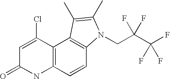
C1=C(Cl)C2=C(NC1=O)C=CC1=C2C(C)=C(C)N1CC(C(F)(F)F)(F)F
